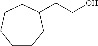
C1CCC(CCO)CCC1
